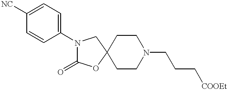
C1=CC(N2C(=O)OC3(CCN(CCC[COOEt])CC3)C2)=CC=C1[NC]
